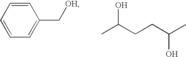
C1=CC=CC=C1C[OH].CC(CCC(C)O)O
